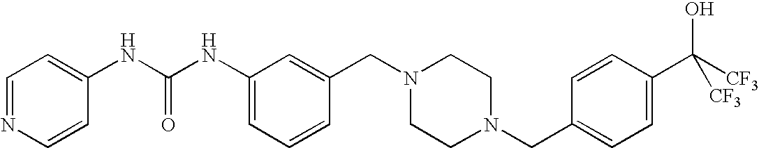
C1=C(NC(NC2=CC=NC=C2)=O)C=C(CN2CCN(CC3=CC=C(C([CF3])(O)[CF3])C=C3)CC2)C=C1
